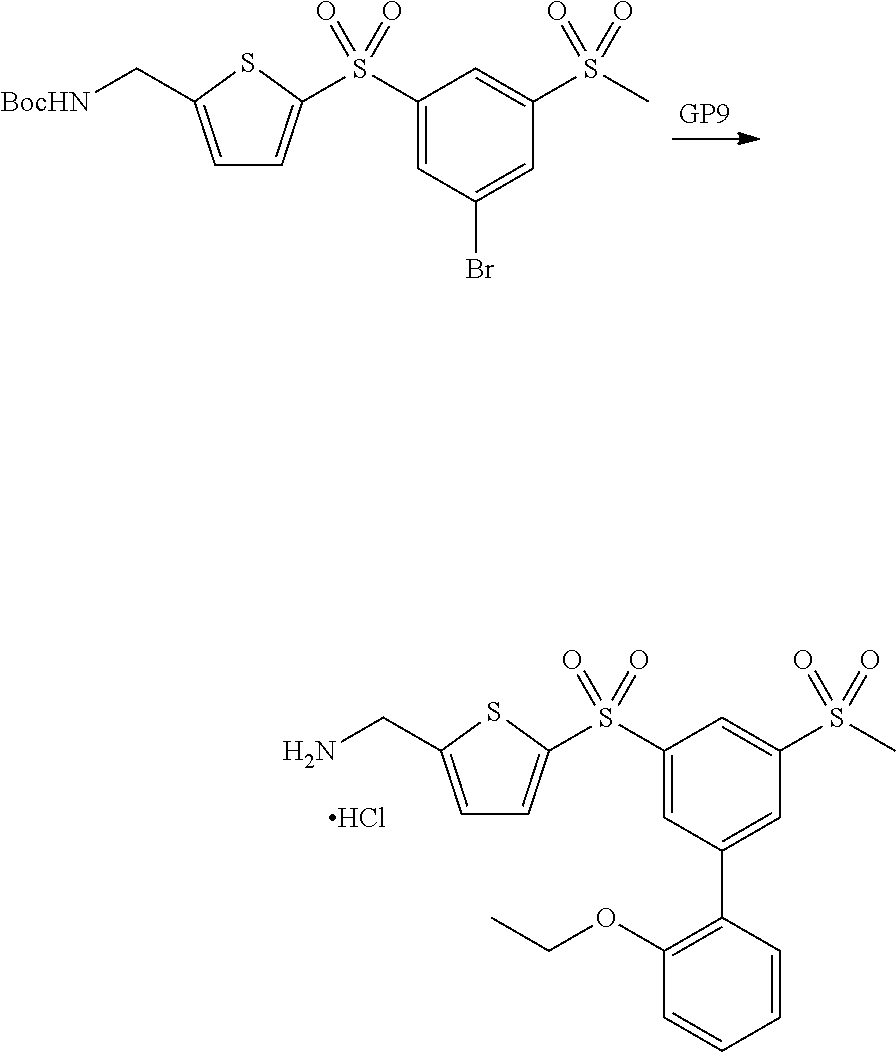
C1=C(C[BocHN])SC(S(C2=CC(Br)=CC(S(=O)(=O)C)=C2)(=O)=O)=C1.C1=C(CN)SC(S(C2=CC(C3=C(OCC)C=CC=C3)=CC(S(C)(=O)=O)=C2)(=O)=O)=C1.Cl
